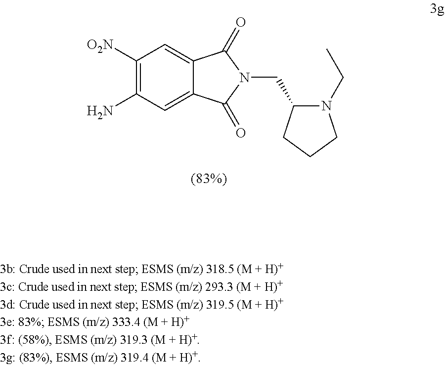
C1([O2N])=C(N)C=C2C(=C1)C(=O)N(CC1N(CC)CCC1)C2=O
